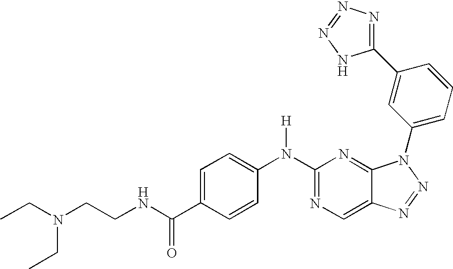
N(C1=NC=C2C(=N1)N(C1=CC=CC(C3=NN=NN3)=C1)N=N2)(C1=CC=C(C(NCCN(CC)CC)=O)C=C1)[H]
